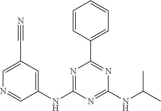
C1(NC2=CC(C#N)=CN=C2)=NC(C2=CC=CC=C2)=NC(NC(C)C)=N1
